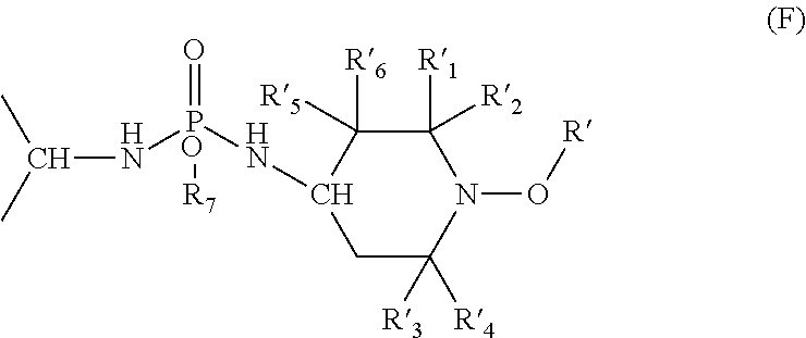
C1C([R4])([R3])N(O[R])C([R2])([R1])C([R6])([R5])C1N[PO](=O)([R7])NC(C)C
